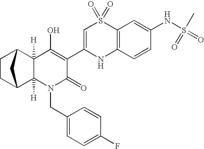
C12([H])C3CCC(C3)C1([H])C(O)=C(C1=CS(=O)(=O)C3=C(N1)C=CC(NS(=O)(=O)C)=C3)C(=O)N2CC1=CC=C(F)C=C1
